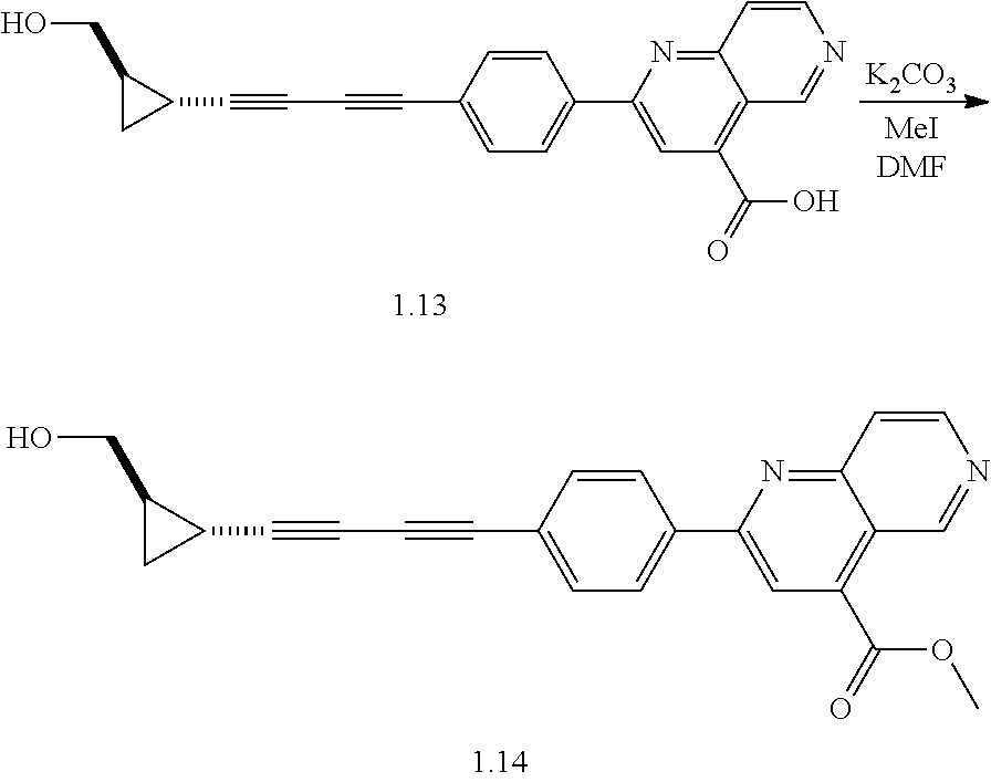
OCC1CC1C#CC#CC1=CC=C(C2=CC(C(=O)O)=C3C(=N2)C=CN=C3)C=C1.[K2CO3].OCC1CC1C#CC#CC1=CC=C(C2=CC(C(=O)OC)=C3C(=N2)C=CN=C3)C=C1
